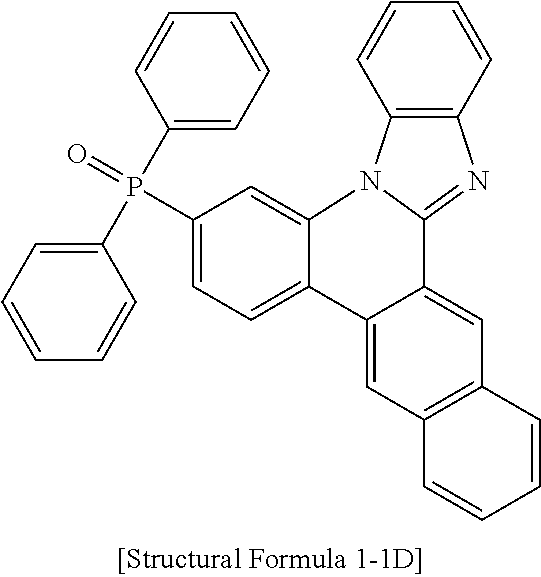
C12=CC(P(C3=CC=CC=C3)(C3=CC=CC=C3)=O)=CC=C1C1=CC3=C(C=C1C1=NC4=C(C=CC=C4)N21)C=CC=C3
